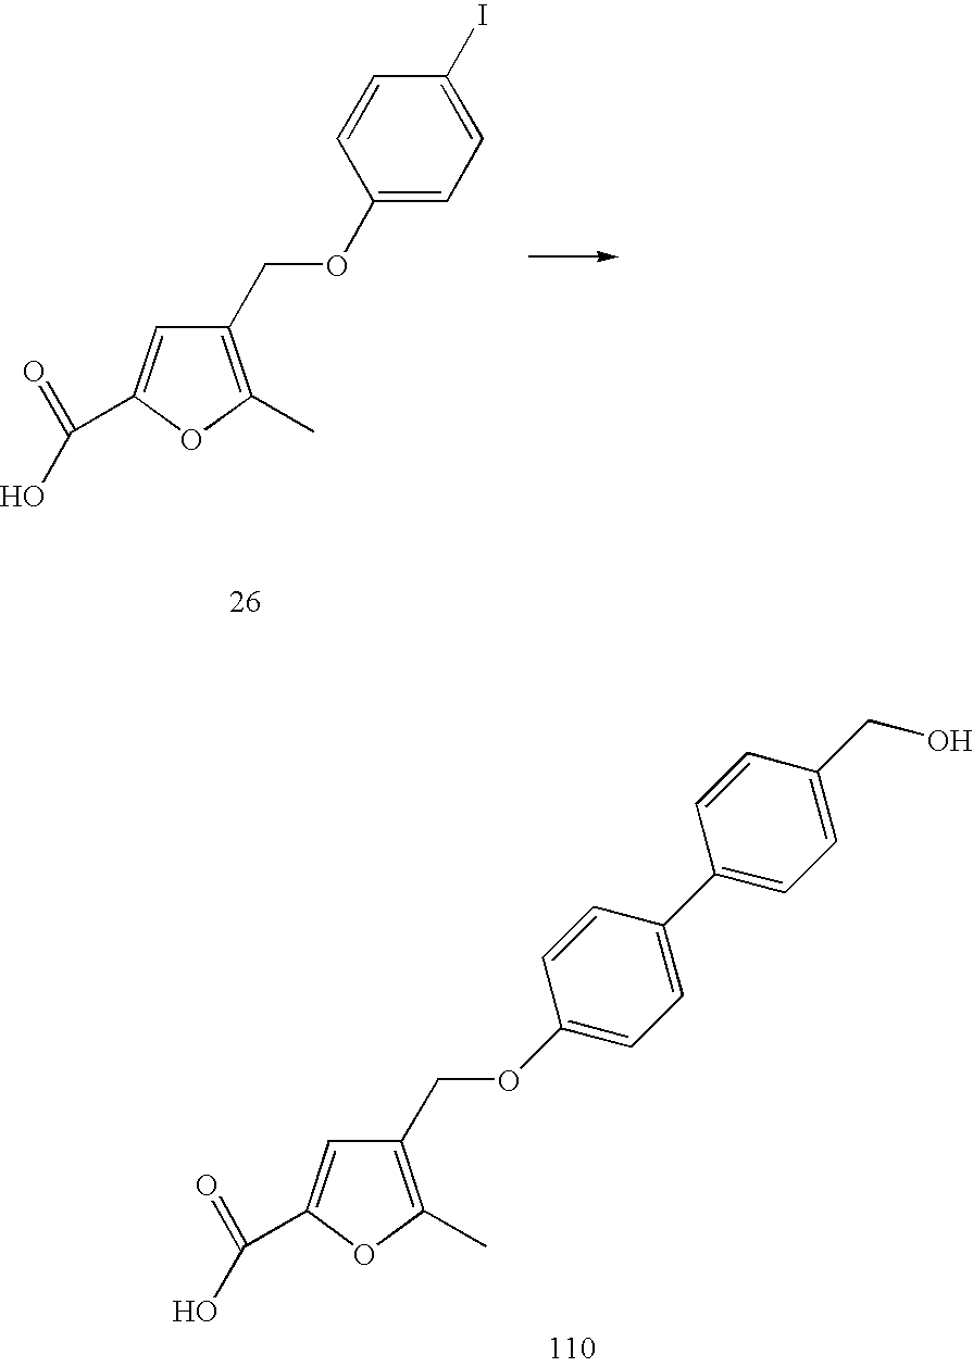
C1(COC2=CC=C(I)C=C2)=C(C)OC(C(=O)O)=C1.C1(COC2=CC=C(C3=CC=C(CO)C=C3)C=C2)=C(C)OC(C(=O)O)=C1
